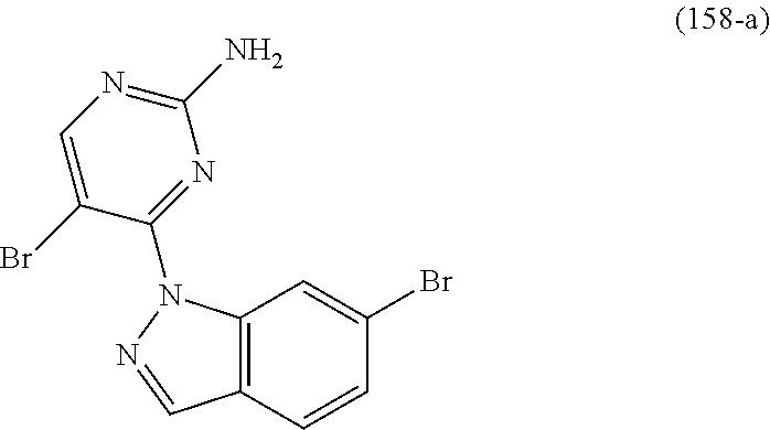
C12=C(C=CC(Br)=C1)C=NN2C1=NC(N)=NC=C1Br
